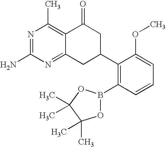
N1=C(N)N=C2C(=C1C)C(=O)CC(C1=C(B3OC(C)(C)C(C)(C)O3)C=CC=C1OC)C2
